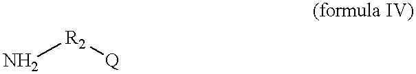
N[R2][Q]
